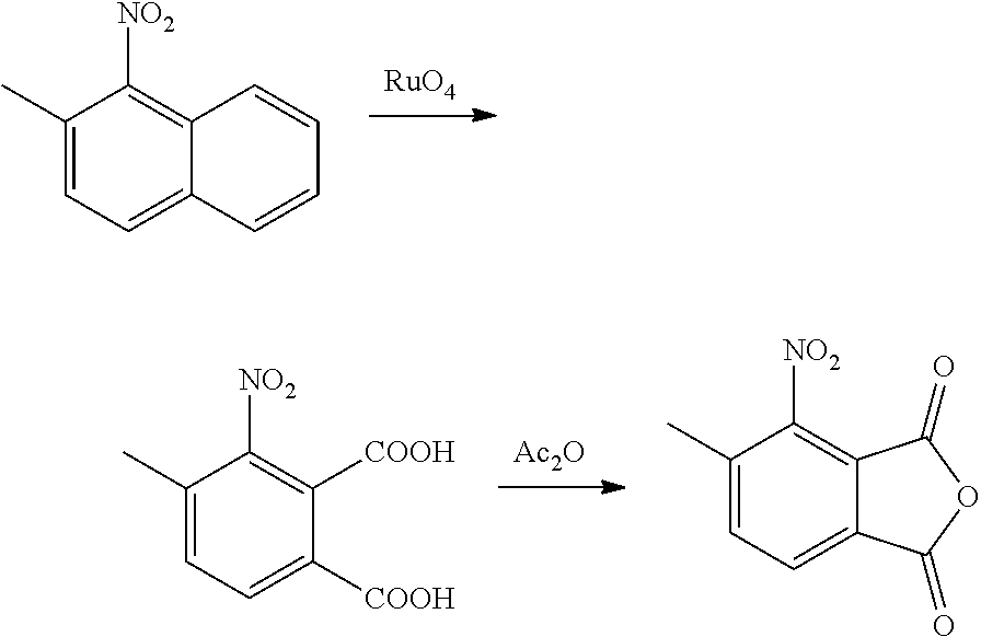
[RuO4].C1(C)=CC=C2C(=C1[NO2])C=CC=C2.[Ac2O].C1(C)=CC=C2C(=C1[NO2])C(=O)OC2=O.C1(C)=CC=C([COOH])C([COOH])=C1[NO2]
